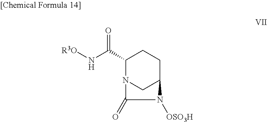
C1(C(N[R3O])=O)N2CC(CC1)N([OSO3H])C2=O
